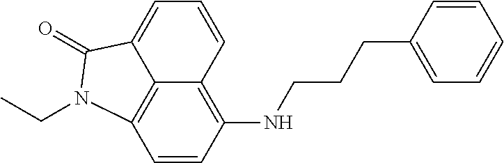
C1=CC2=C(NCCCC3=CC=CC=C3)C=CC3=C2C(=C1)C(=O)N3CC
